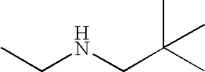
CCNCC(C)(C)C
